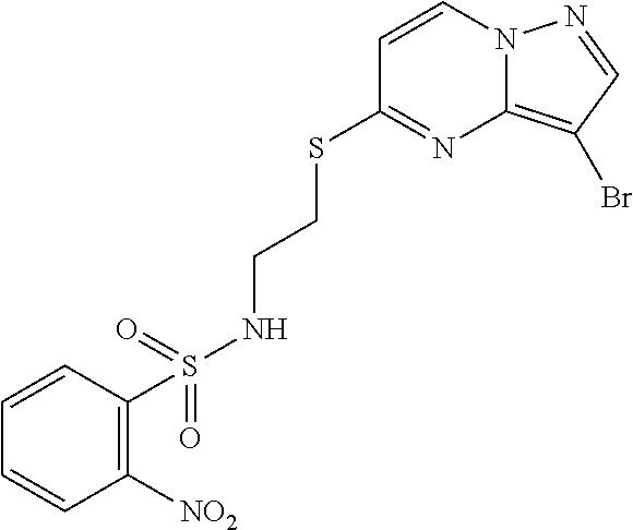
C1=CN2C(=C(Br)C=N2)N=C1SCCNS(C1=C([NO2])C=CC=C1)(=O)=O
